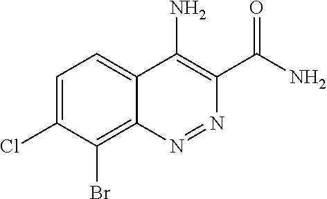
C1=C(Cl)C(Br)=C2C(=C1)C(N)=C(C(N)=O)N=N2
